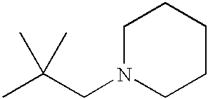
CC(CN1CCCCC1)(C)C
